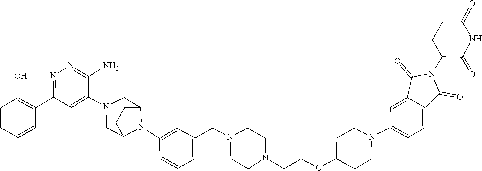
C1CN(CCOC2CCN(C3=CC=C4C(=C3)C(=O)N(C3C(=O)NC(=O)CC3)C4=O)CC2)CCN1CC1=CC=CC(N2C3CN(C4=CC(C5=C(O)C=CC=C5)=NN=C4N)CC2CC3)=C1
